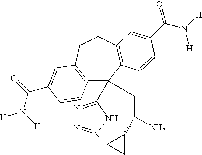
C12=C(CCC3=C(C1(C1=NN=NN1)CC(N)C1CC1)C=CC(C(N([H])[H])=O)=C3)C=C(C(=O)N([H])[H])C=C2
